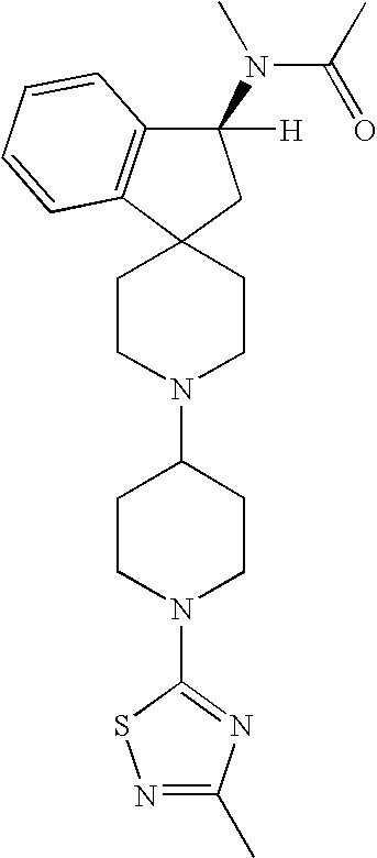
C12=C(C(N(C(C)=O)C)([H])CC13CCN(C1CCN(C4=NC(C)=NS4)CC1)CC3)C=CC=C2
